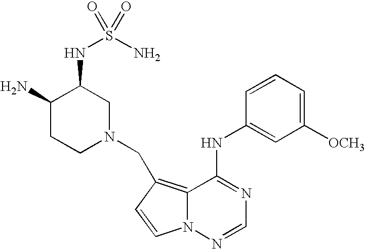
C1([OCH3])=CC=CC(NC2=NC=NN3C2=C(CN2CC(NS(N)(=O)=O)C(N)CC2)C=C3)=C1
